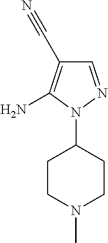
C1CN(C)CCC1N1N=CC(C#N)=C1N
